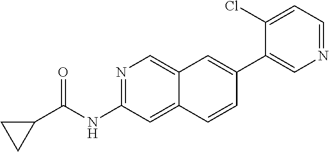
N1=C(NC(C2CC2)=O)C=C2C(=C1)C=C(C1=CN=CC=C1Cl)C=C2
